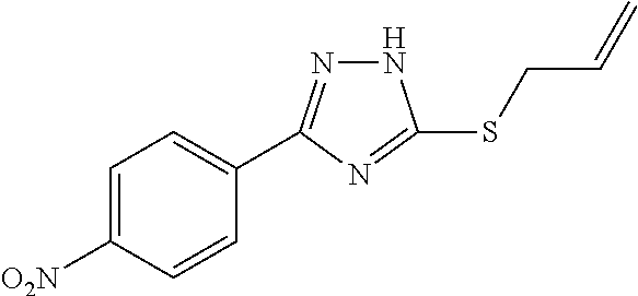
N1N=C(C2=CC=C([O2N])C=C2)N=C1SCC=C
